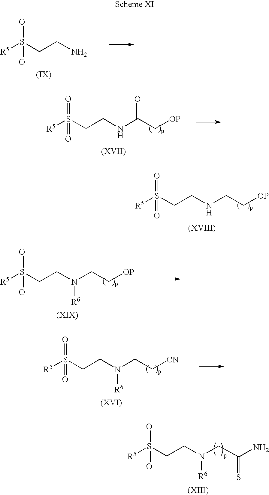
[R5]S(CCN)(=O)=O.[R5]S(CCNC(C[OP])=O)(=O)=O.[R5]S(CCNCC[OP])(=O)=O.[R5]S(CCN(CC[OP])[R6])(=O)=O.[R5]S(CCN(CC[CN])[R6])(=O)=O.[R5]S(CCN(CC(N)=S)[R6])(=O)=O
